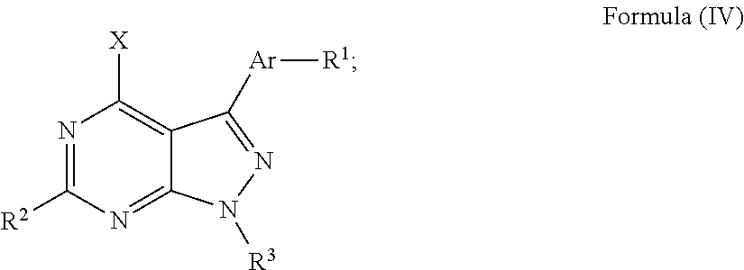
N1=C2C(=C([X])N=C1[R2])C([Ar][R1])=NN2[R3]
